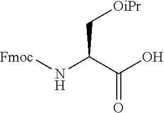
[Fmoc]NC(C(O)=O)C[OiPr]
